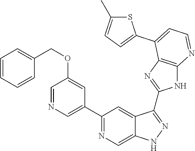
C1(C2=NC=C3C(=C2)C(C2=NC4=C(N2)N=CC=C4C2=CC=C(C)S2)=NN3)=CN=CC(OCC2=CC=CC=C2)=C1
